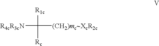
[R4cR3cN]C([R1c])([Rc])[(CH2)mc~XcR2c]
